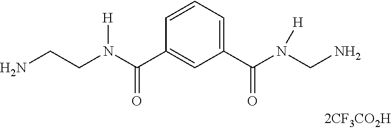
C1(C(N([H])CN)=O)=CC=CC(C(N(CCN)[H])=O)=C1
